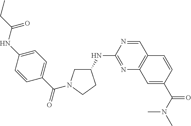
C1(NC2=NC3=C(C=N2)C=CC(C(N(C)C)=O)=C3)CN(C(C2=CC=C(NC(=O)CC)C=C2)=O)CC1
